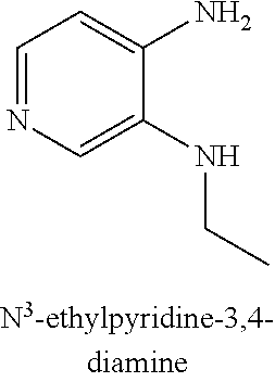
C1=NC=C(NCC)C(N)=C1
